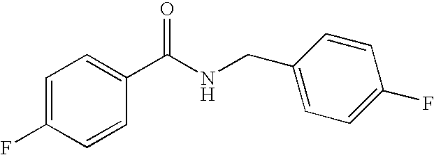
C1=C(F)C=CC(C(NCC2=CC=C(F)C=C2)=O)=C1
